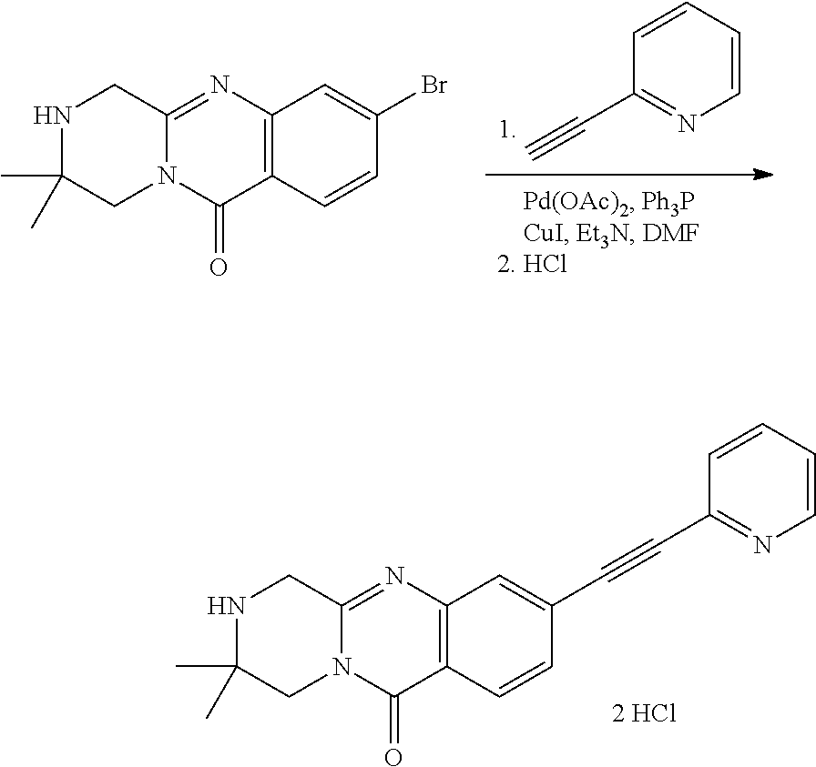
C1(C#C)=NC=CC=C1.C12=C(N=C3N(C1=O)CC(C)(C)NC3)C=C(Br)C=C2.[2 HCl].C12=C(N=C3N(C1=O)CC(C)(C)NC3)C=C(C#CC1=NC=CC=C1)C=C2
